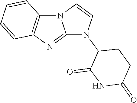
N1=C2N(C3=C1C=CC=C3)C=CN2C1C(=O)NC(=O)CC1
